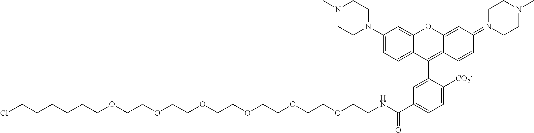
C1=C2C(=CC=C1N1CCN(C)CC1)C(C1=CC(C(=O)NCCOCCOCCOCCOCCOCCOCCCCCCCl)=CC=C1[CO2-])=C1C(=CC(=[N+]3CCN(C)CC3)C=C1)O2
